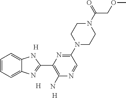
[H].[H].[H].C1=CC=C2C(=C1)NC(C1=C(N)N=CC(N3CCN(C(=O)COC)CC3)=N1)=N2
